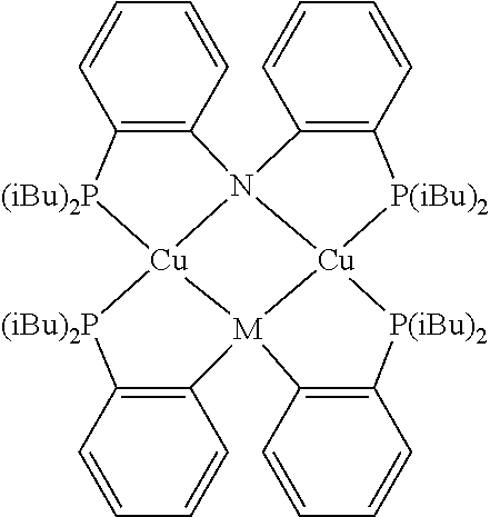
C12=C(C=CC=C1)N13[Cu]4([(iBu)2P]2)[(iBu)2P]C2=C(C=CC=C2)[M]42[Cu]1([P(iBu)2]C1=C3C=CC=C1)[P(iBu)2]C1=C2C=CC=C1
